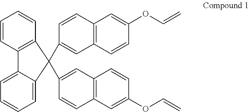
C1=CC2=C(C=C1)C(C1=CC3=C(C=C(OC=C)C=C3)C=C1)(C1=CC3=C(C=C(OC=C)C=C3)C=C1)C1=CC=CC=C21
